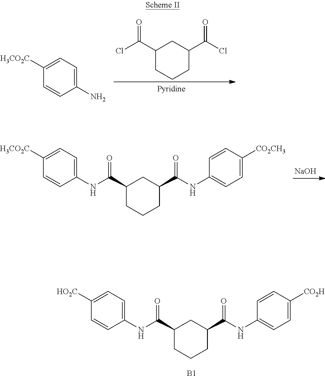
C1([H3CO2C])=CC=C(N)C=C1.C1(C(Cl)=O)CCCC(C(Cl)=O)C1.C1([H3CO2C])=CC=C(NC(C2CCCC(C(NC3=CC=C([CO2CH3])C=C3)=O)C2)=O)C=C1.[NaOH].C1([HO2C])=CC=C(NC(C2CCCC(C(NC3=CC=C([CO2H])C=C3)=O)C2)=O)C=C1.[B1]
